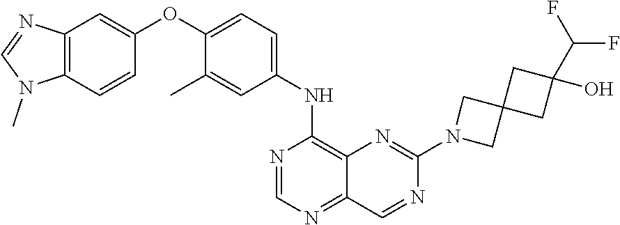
C12=C(C=CC(OC3=CC=C(NC4=C5C(=NC=N4)C=NC(N4CC6(C4)CC(C(F)F)(O)C6)=N5)C=C3C)=C1)N(C)C=N2
